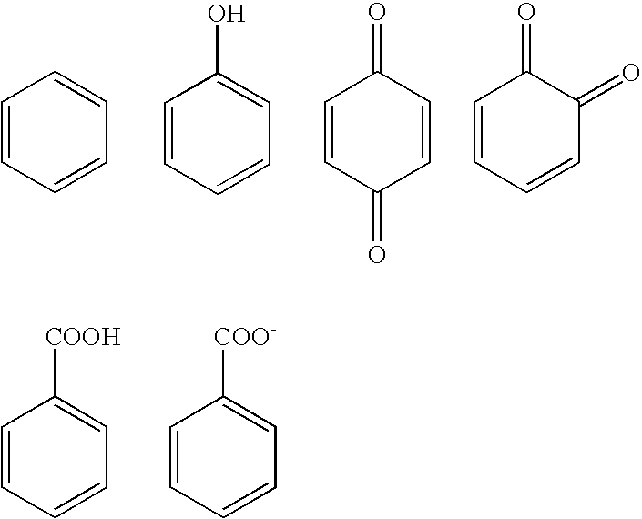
C1=CC=CC=C1.C1=CC=CC=C1O.C1=CC(=O)C=CC1=O.C1=CC=CC(=O)C1=O.C1=CC=CC=C1[COOH].C1=CC=CC=C1[COO-]
